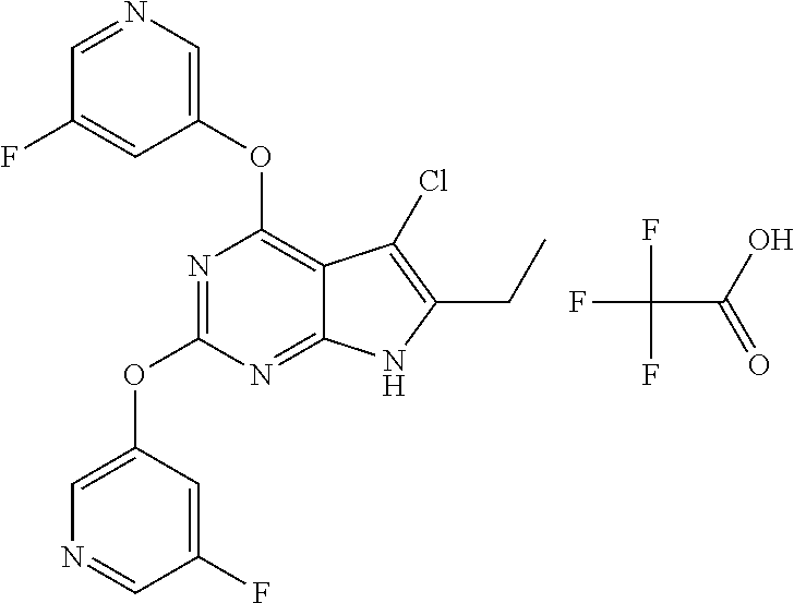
O(C1=CN=CC(F)=C1)C1=NC(OC2=CN=CC(F)=C2)=C2C(=N1)NC(CC)=C2Cl.FC(C(O)=O)(F)F
